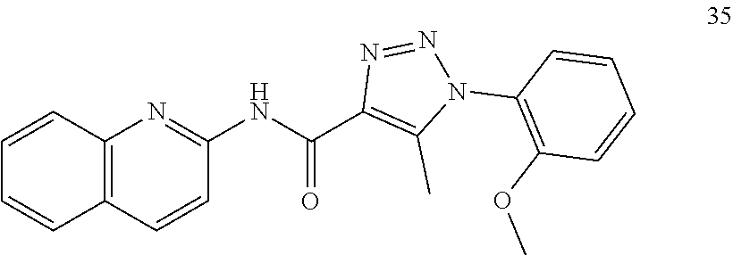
C1(NC(C2=C(C)N(C3=C(OC)C=CC=C3)N=N2)=O)=NC2=C(C=C1)C=CC=C2
